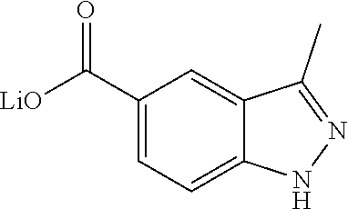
C1(C(=O)[LiO])=CC=C2C(=C1)C(C)=NN2
